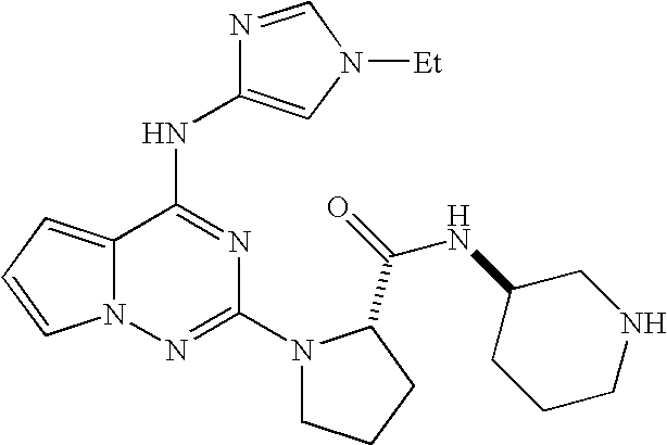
C1(N2CCCC2C(NC2CCCNC2)=O)=NN2C(=CC=C2)C(NC2=CN([Et])C=N2)=N1
